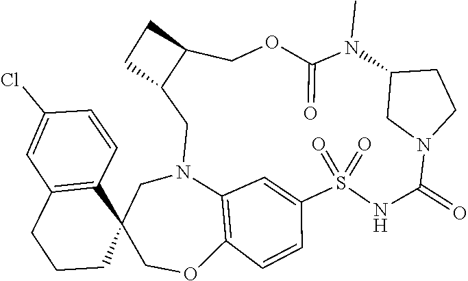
S1(=O)(=O)C2=CC3=C(C=C2)OCC2(C4=C(C=C(Cl)C=C4)CCC2)CN3CC2C(CC2)COC(=O)N(C)C2CN(C(=O)N1)CC2
